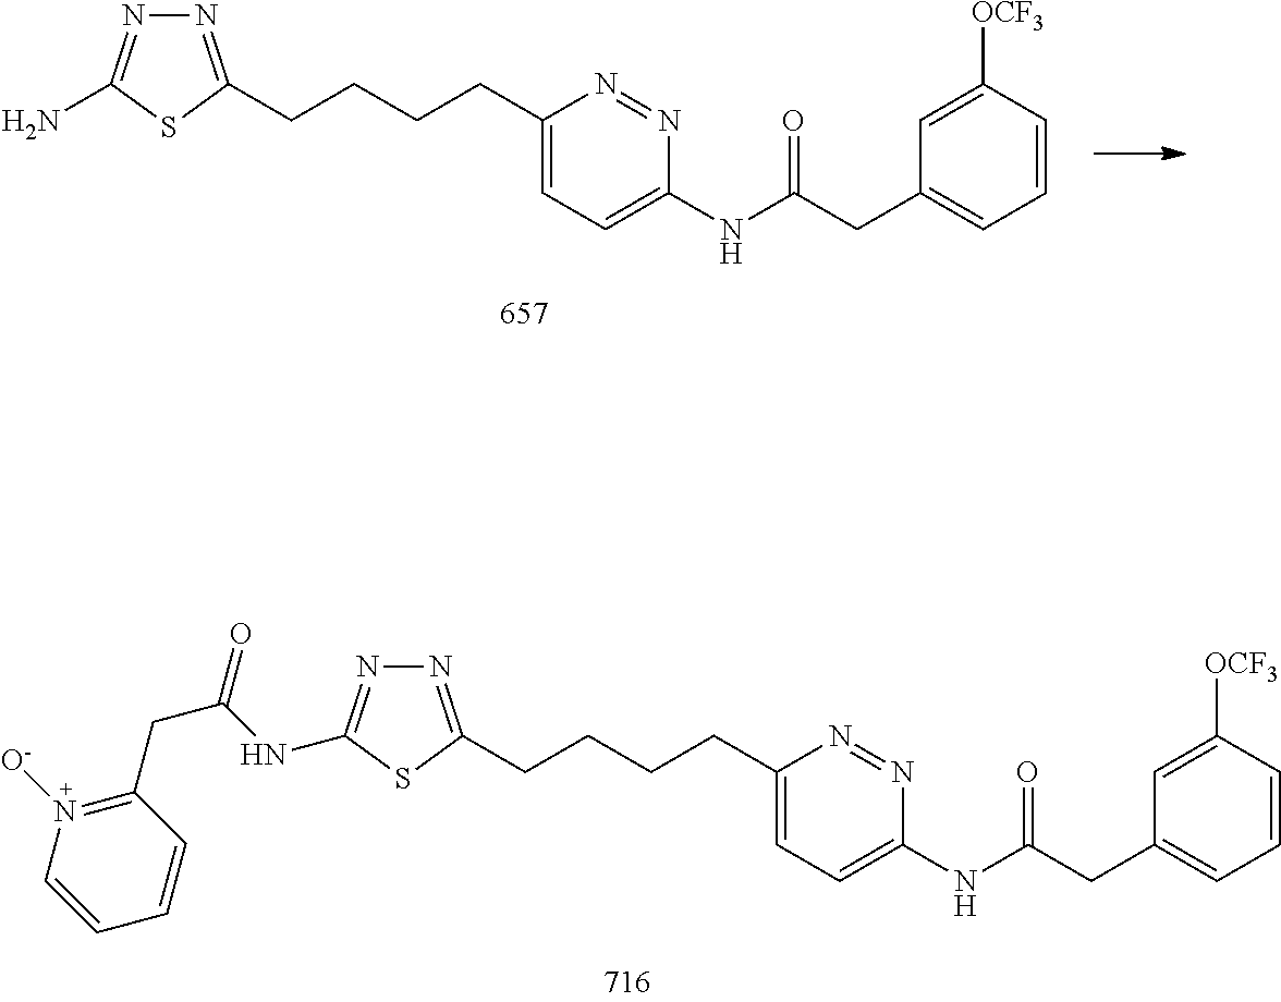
N1=C(CCCCC2=CC=C(NC(=O)CC3=CC=CC([OCF3])=C3)N=N2)SC(NC(CC2=N([O-])C=CC=C2)=O)=N1.N1=C(CCCCC2=CC=C(NC(=O)CC3=CC=CC([OCF3])=C3)N=N2)SC(N)=N1
